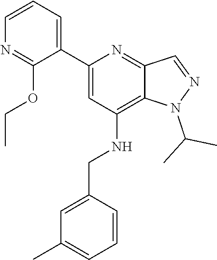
C1=CC=C(C2=CC(NCC3=CC(C)=CC=C3)=C3C(=N2)C=NN3C(C)C)C(OCC)=N1
